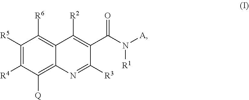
C1([R5])=C([R4])C([Q])=C2C(=C1[R6])C([R2])=C(C(N([R1])[A])=O)C([R3])=N2
